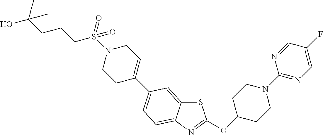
S1C2=CC(C3=CCN(S(CCCC(O)(C)C)(=O)=O)CC3)=CC=C2N=C1OC1CCN(C2=NC=C(F)C=N2)CC1
